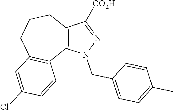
C12=C(N(CC3=CC=C(C)C=C3)N=C1[CO2H])C1=C(CCC2)C=C(Cl)C=C1
